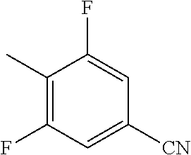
C1(C)=C(F)C=C([CN])C=C1F
